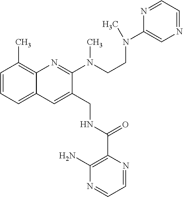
C1=CC=C2C(=C1C)N=C(N(C)CCN(C1=CN=CC=N1)C)C(CNC(C1=C(N)N=CC=N1)=O)=C2
